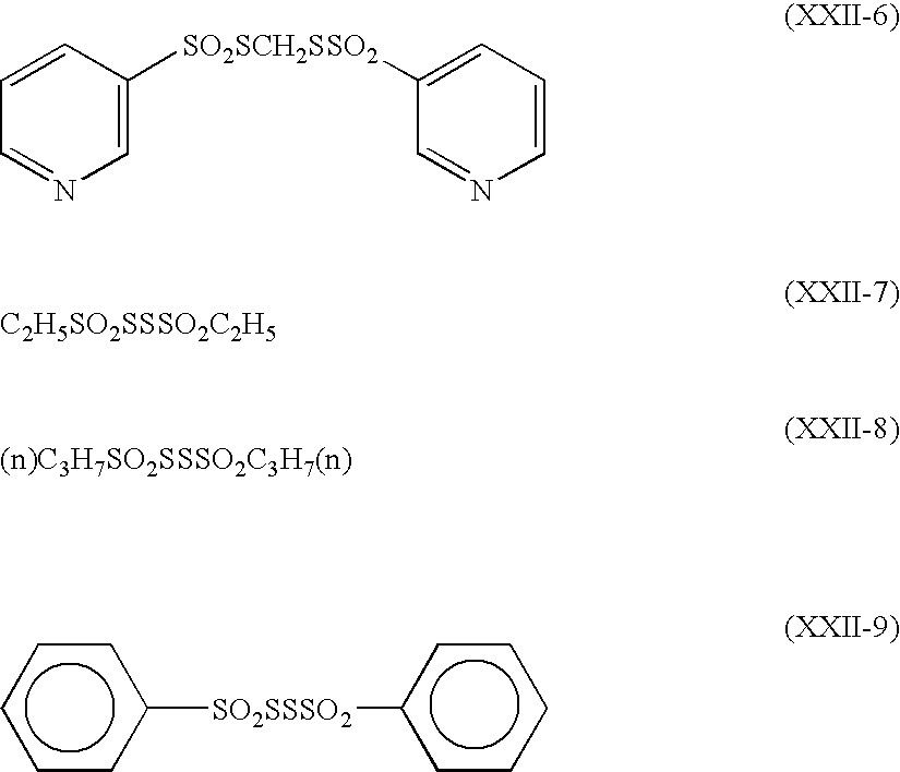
C1=C([SO2SCH2SSO2]C2=CC=CN=C2)C=CC=N1.[C2H5SO2SSSO2C2H5].c1cc([SO2SSSO2]c2ccccc2)ccc1
